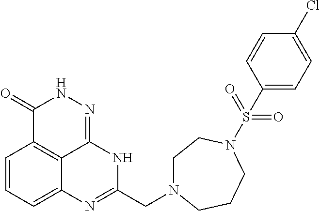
C1=CC=C2C3=C1C(=O)NN=C3NC(CN1CCN(S(=O)(=O)C3=CC=C(Cl)C=C3)CCC1)=N2
